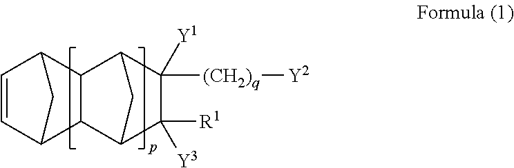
C1=CC2C3C(C1C2)C1C([(CH2)q][Y2])([Y1])C([R1])([Y3])C3C1
